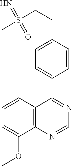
C12=C(N=CN=C1C1=CC=C(CCS(C)(=N)=O)C=C1)C(OC)=CC=C2
